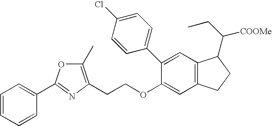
C1=CC=CC(C2=NC(CCOC3=CC4=C(C=C3C3=CC=C(Cl)C=C3)C(C(CC)[COOMe])CC4)=C(C)O2)=C1
